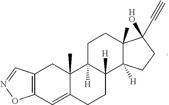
C12=C(C=C3C(C)(C1)C1([H])C([H])(CC3)C3([H])C(C)(CC1)C([HO])(C#C)CC3)ON=C2
